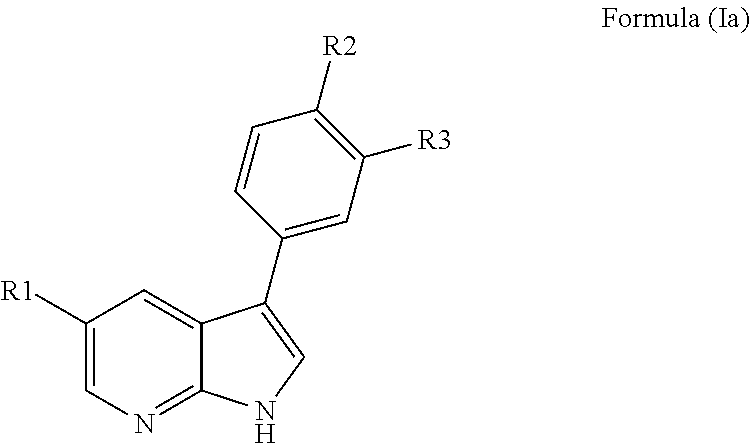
C1([R1])=CN=C2C(=C1)C(C1=CC([R3])=C([R2])C=C1)=CN2
